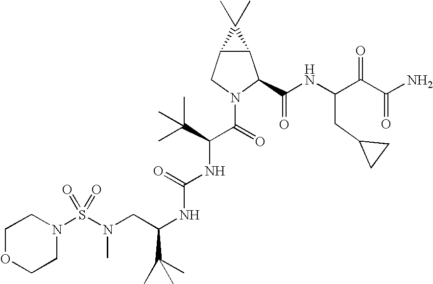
N(C(NC(C(=O)N1C(C(NC(C(C(N)=O)=O)CC2CC2)=O)C2C(C1)C2(C)C)C(C)(C)C)=O)C(CN(S(N1CCOCC1)(=O)=O)C)C(C)(C)C
